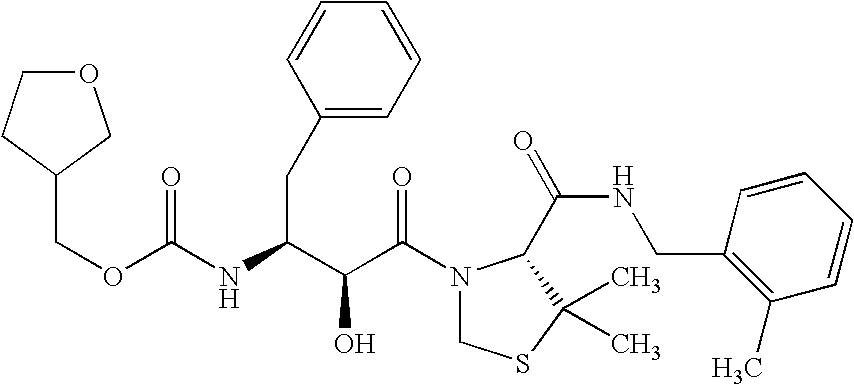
O(C(NC(C(C(N1CSC(C)(C)C1C(NCC1=C(C)C=CC=C1)=O)=O)O)CC1=CC=CC=C1)=O)CC1COCC1
